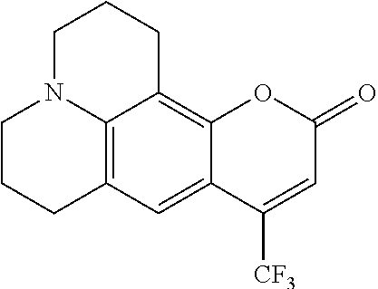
C12=C3C=C4C(=C1CCCN2CCC3)OC(=O)C=C4[CF3]
